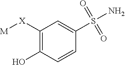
C1(O)=C([X][M])C=C(S(N)(=O)=O)C=C1
